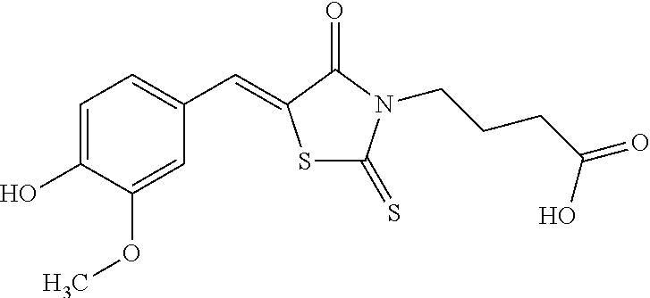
S1C(=S)N(CCCC(O)=O)C(=O)C1=CC1=CC=C(O)C(OC)=C1
